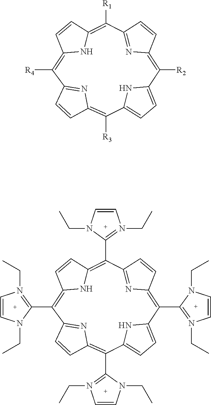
C12=C(C3=N(CC)C=CN3CC)C3=NC(=C(C4=N(CC)C=CN4CC)C4=CC=C(N4)C(C4=N(CC)C=CN4CC)=C4N=C(C(C5=N(CC)C=CN5CC)=C(N1)C=C2)C=C4)C=C3.C12=C([R4])C3=NC(=C([R3])C4=CC=C(N4)C([R2])=C4N=C(C([R1])=C(N1)C=C2)C=C4)C=C3
